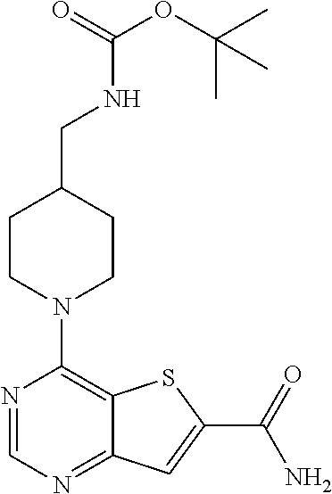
N1=CN=C2C(=C1N1CCC(CNC(OC(C)(C)C)=O)CC1)SC(C(=O)N)=C2
